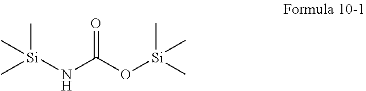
O=C(O[Si](C)(C)C)N[Si](C)(C)C
